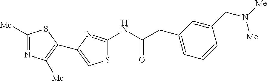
S1C(NC(CC2=CC=CC(CN([Me])[Me])=C2)=O)=NC(C2=C([Me])N=C([Me])S2)=C1
